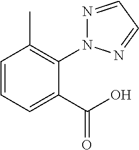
N1=CC=NN1C1=C(C)C=CC=C1C(O)=O
